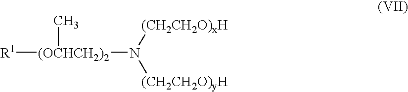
[R1][(OCHCH2)2](C)N([(CH2CH2O)yH])[(CH2CH2O)xH]
